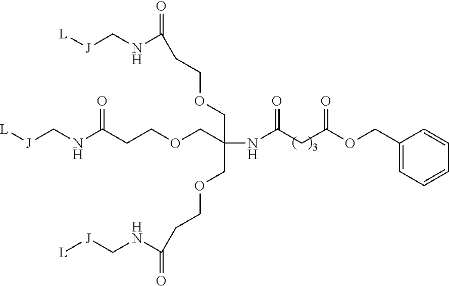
[L][J]CNC(=O)CCOCC(NC(CC(OCC1=CC=CC=C1)=O)=O)(COCCC(NC[J][L])=O)COCCC(=O)NC[J][L]
